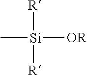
C[Si]([OR])([R])[R]
